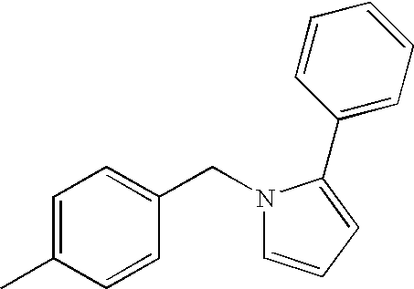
C1=C(C)C=CC(CN2C=CC=C2C2=CC=CC=C2)=C1
